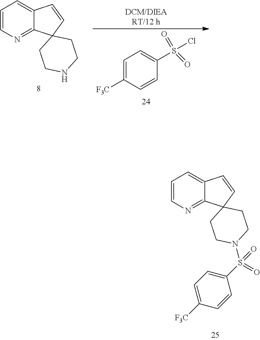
C1=C([F3C])C=CC(S(Cl)(=O)=O)=C1.C1=CN=C2C(=C1)C=CC21CCNCC1.C1=CN=C2C(=C1)C=CC21CCN(S(C2=CC=C([F3C])C=C2)(=O)=O)CC1
